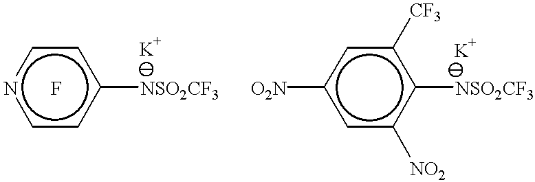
n1ccc([NSO2CF3])cc1.F.c1([O2N])cc([NO2])c([NSO2CF3])c([CF3])c1
